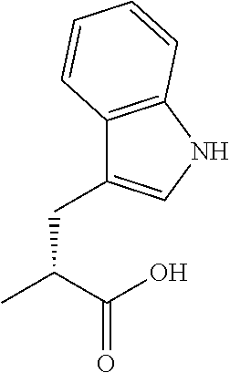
C12=C(NC=C1CC(C(O)=O)C)C=CC=C2
